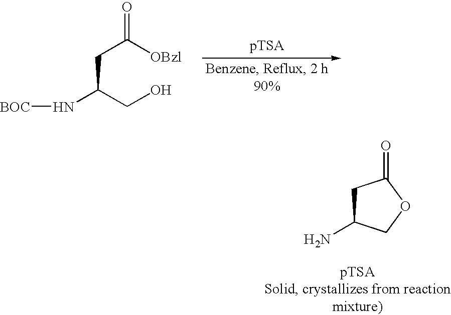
C1C(N)COC1=O.[BOC]NC(CO)CC([OBzl])=O
